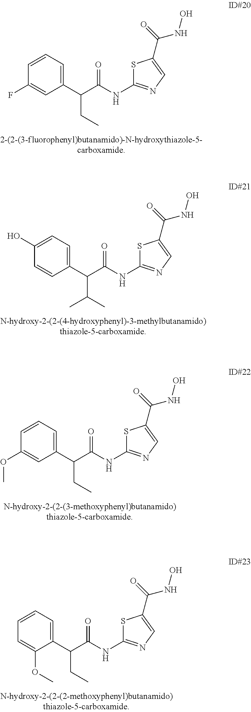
N(C1=NC=C(C(=O)NO)S1)C(C(C1=CC=CC(F)=C1)CC)=O.N(C1=NC=C(C(=O)NO)S1)C(C(C1=CC=C(O)C=C1)C(C)C)=O.N(C1=NC=C(C(=O)NO)S1)C(C(C1=CC=CC(OC)=C1)CC)=O.N(C1=NC=C(C(=O)NO)S1)C(C(C1=CC=CC=C1OC)CC)=O
